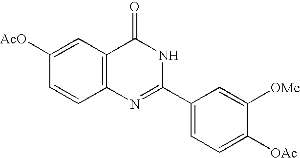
C1([AcO])=CC2=C(C=C1)N=C(C1=CC=C([OAc])C([OMe])=C1)NC2=O
